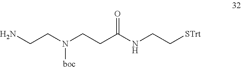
NCCN([boc])CCC(NCC[STrt])=O
